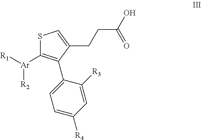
S1C=C(CCC(O)=O)C(C2=CC=C([R4])C=C2[R3])=C1[Ar]([R1])[R2]
